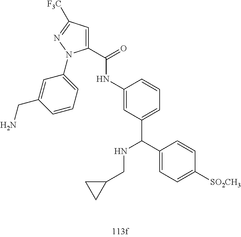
C1(C(=O)NC2=CC(C(NCC3CC3)C3=CC=C([SO2CH3])C=C3)=CC=C2)=CC([F3C])=NN1C1=CC=CC(CN)=C1
